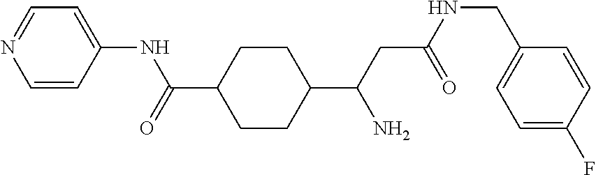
C1=CC(NC(=O)C2CCC(C(CC(NCC3=CC=C(F)C=C3)=O)N)CC2)=CC=N1
